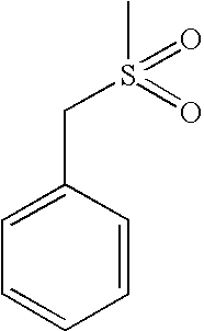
C1=C(CS(C)(=O)=O)C=CC=C1
